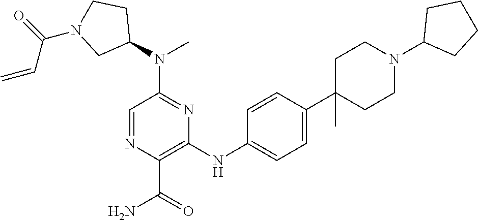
C1(N(C2=NC(NC3=CC=C(C4(C)CCN(C5CCCC5)CC4)C=C3)=C(C(=O)N)N=C2)C)CCN(C(C=C)=O)C1
